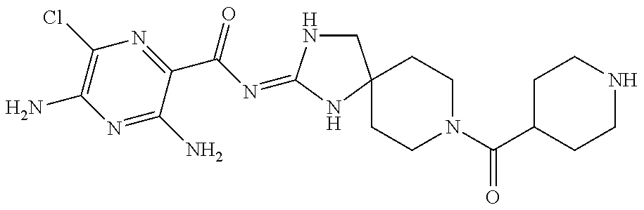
C1(N)=C(Cl)N=C(C(N=C2NCC3(N2)CCN(C(C2CCNCC2)=O)CC3)=O)C(N)=N1
